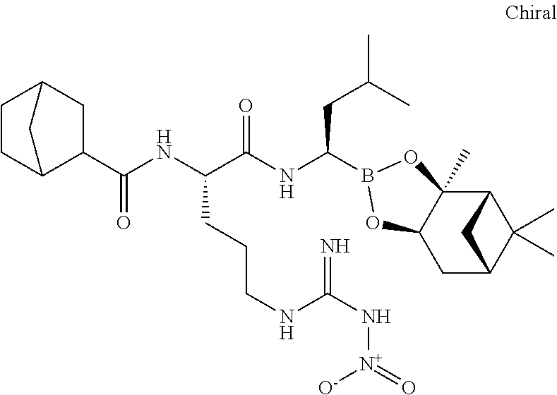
C12C3(C)C(CC(C1(C)C)C2)OB(C(NC(C(NC(=O)C1C2CCC(C1)C2)CCCNC(N[N+](=O)[O-])=N)=O)CC(C)C)O3
